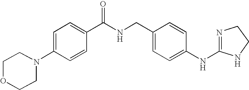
C1=C(N2CCOCC2)C=CC(C(NCC2=CC=C(NC3=NCCN3)C=C2)=O)=C1
